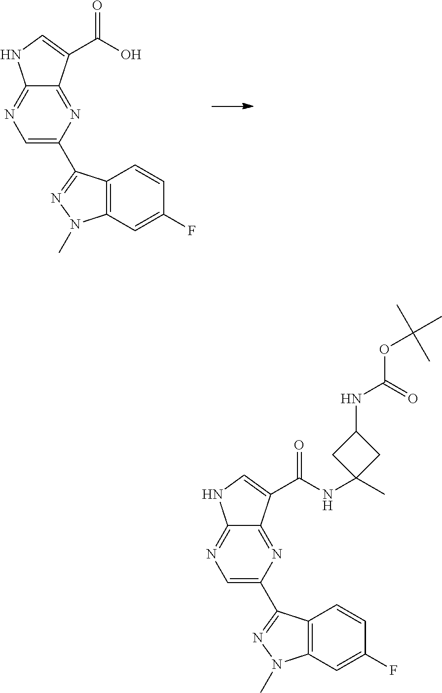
C1=C(C2=NN(C)C3=C2C=CC(F)=C3)N=C2C(=N1)NC=C2C(O)=O.C1=C(C2=NN(C)C3=C2C=CC(F)=C3)N=C2C(=N1)NC=C2C(NC1(C)CC(NC(OC(C)(C)C)=O)C1)=O
